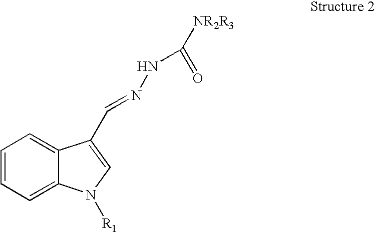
C12=CC=CC=C1N([R1])C=C2C=NNC([NR2R3])=O
